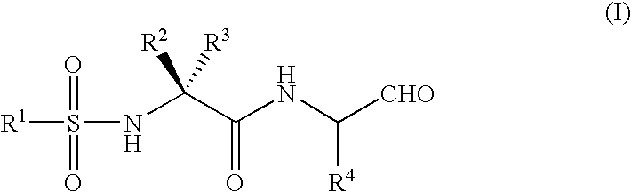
[R1]S(NC(C(NC([CHO])[R4])=O)([R2])[R3])(=O)=O
